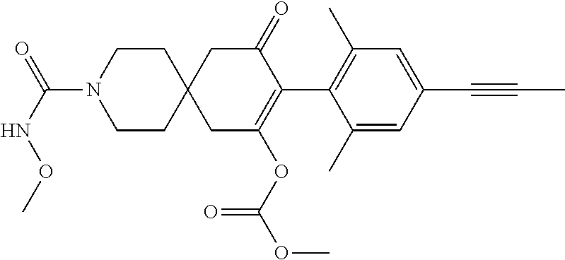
C1(C)=CC(C#CC)=CC(C)=C1C1=C(OC(OC)=O)CC2(CC1=O)CCN(C(NOC)=O)CC2
